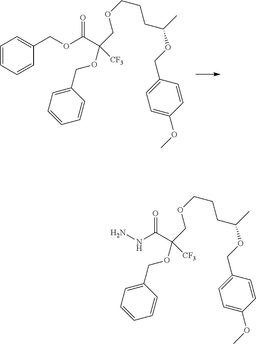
C1=C(OC)C=CC(COC(CCCOCC(C(OCC2=CC=CC=C2)=O)(OCC2=CC=CC=C2)[CF3])C)=C1.C1=C(OC)C=CC(COC(CCCOCC(C(NN)=O)(OCC2=CC=CC=C2)[CF3])C)=C1
